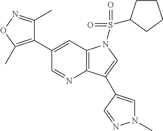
C1(C2=C(C)ON=C2C)=CC2=C(N=C1)C(C1=CN(C)N=C1)=CN2S(=O)(=O)C1CCCC1
